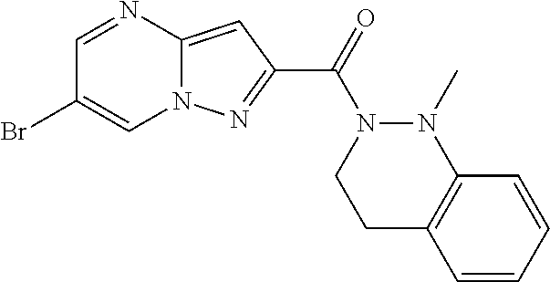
C1=NC2=CC(C(=O)N3CCC4=C(N3C)C=CC=C4)=NN2C=C1Br
